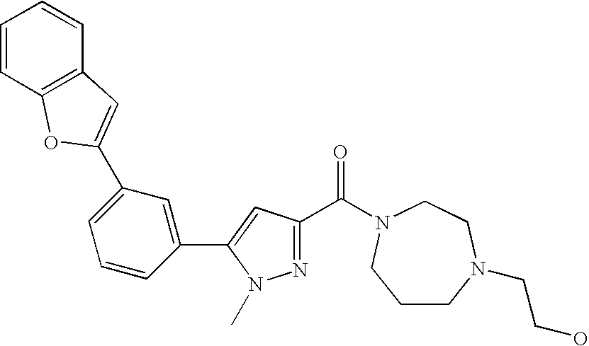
C1(C2=CC(C3=CC4=C(C=CC=C4)O3)=CC=C2)=CC(C(=O)N2CCN(CCO)CCC2)=NN1C
